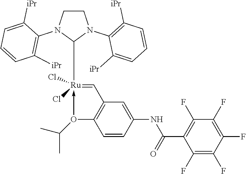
C1CN(C2=C([iPr])C=CC=C2[iPr])C([Ru](=CC2=C(O(C(C)C)->C)C=CC(NC(C3=C(F)C(F)=C(F)C(F)=C3F)=O)=C2)(Cl)Cl)N1C1=C([iPr])C=CC=C1[iPr]
